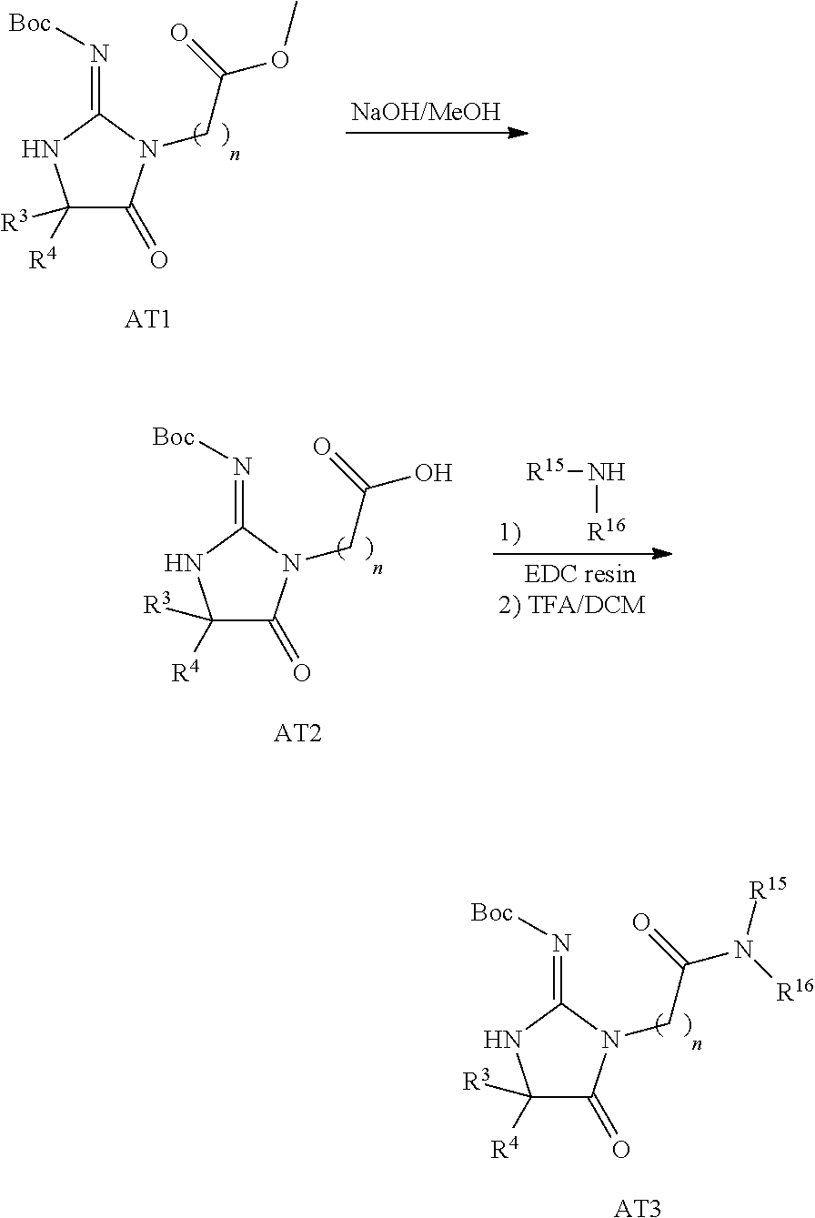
C1([R4])([R3])C(=O)N(CC(=O)OC)C(=N[Boc])N1.[AT1].C1([R4])([R3])C(=O)N(CC(=O)O)C(=N[Boc])N1.[AT2].N([R16])[R15].C1([R4])([R3])C(=O)N(CC(=O)N([R15])[R16])C(=N[Boc])N1.[AT3]
